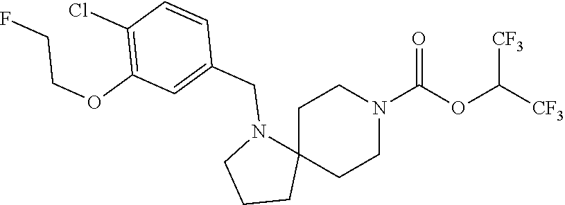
C1C2(CCN(C(OC([CF3])[CF3])=O)C1)N(CC1=CC(OCCF)=C(Cl)C=C1)CCC2
